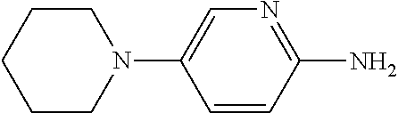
C1CN(C2=CN=C(N)C=C2)CCC1
